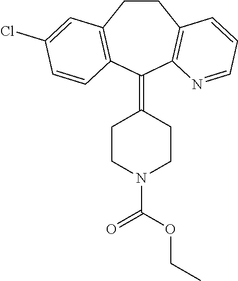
C1CC2=C(C=CC(Cl)=C2)C(=C2CCN(C(OCC)=O)CC2)C2=C1C=CC=N2
